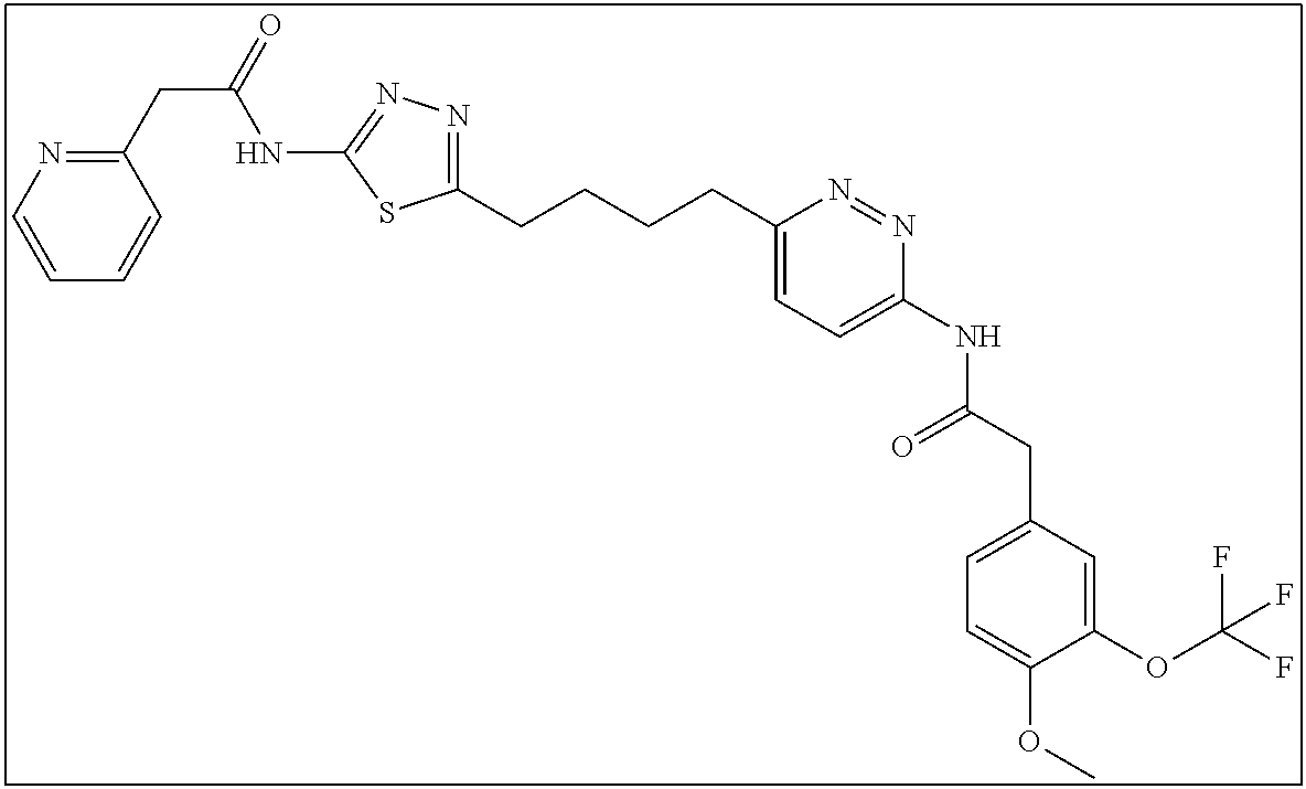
C1(CCCCC2=NN=C(NC(CC3=NC=CC=C3)=O)S2)=CC=C(NC(CC2=CC=C(OC)C(OC(F)(F)F)=C2)=O)N=N1
